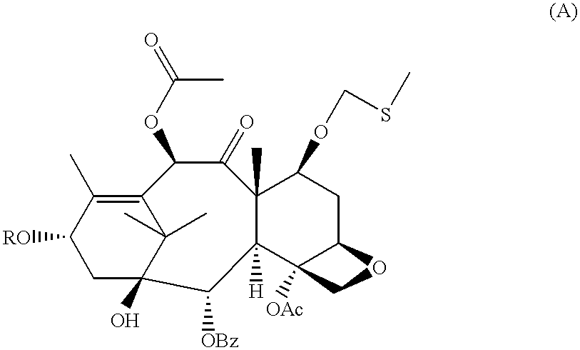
C1C2(O)C(C)(C)C(=C(C)C1[RO])C(OC(C)=O)C(=O)C1(C)C([H])(C3([OAc])C(CC1OCSC)OC3)C2[OBz]
